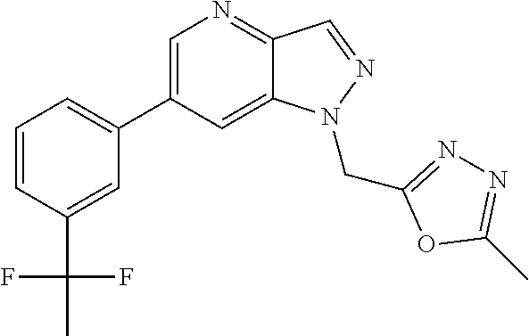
C1(C2=CC=CC(C(F)(F)C)=C2)=CN=C2C(=C1)N(CC1=NN=C(C)O1)N=C2
